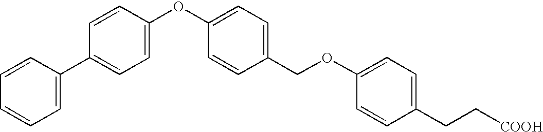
C1(C2=CC=C(OC3=CC=C(COC4=CC=C(CC[COOH])C=C4)C=C3)C=C2)=CC=CC=C1
